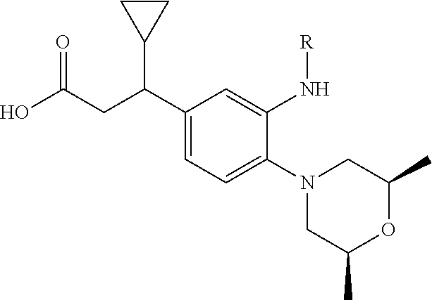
C1(N2CC(C)OC(C)C2)=CC=C(C(CC(O)=O)C2CC2)C=C1N[R]
